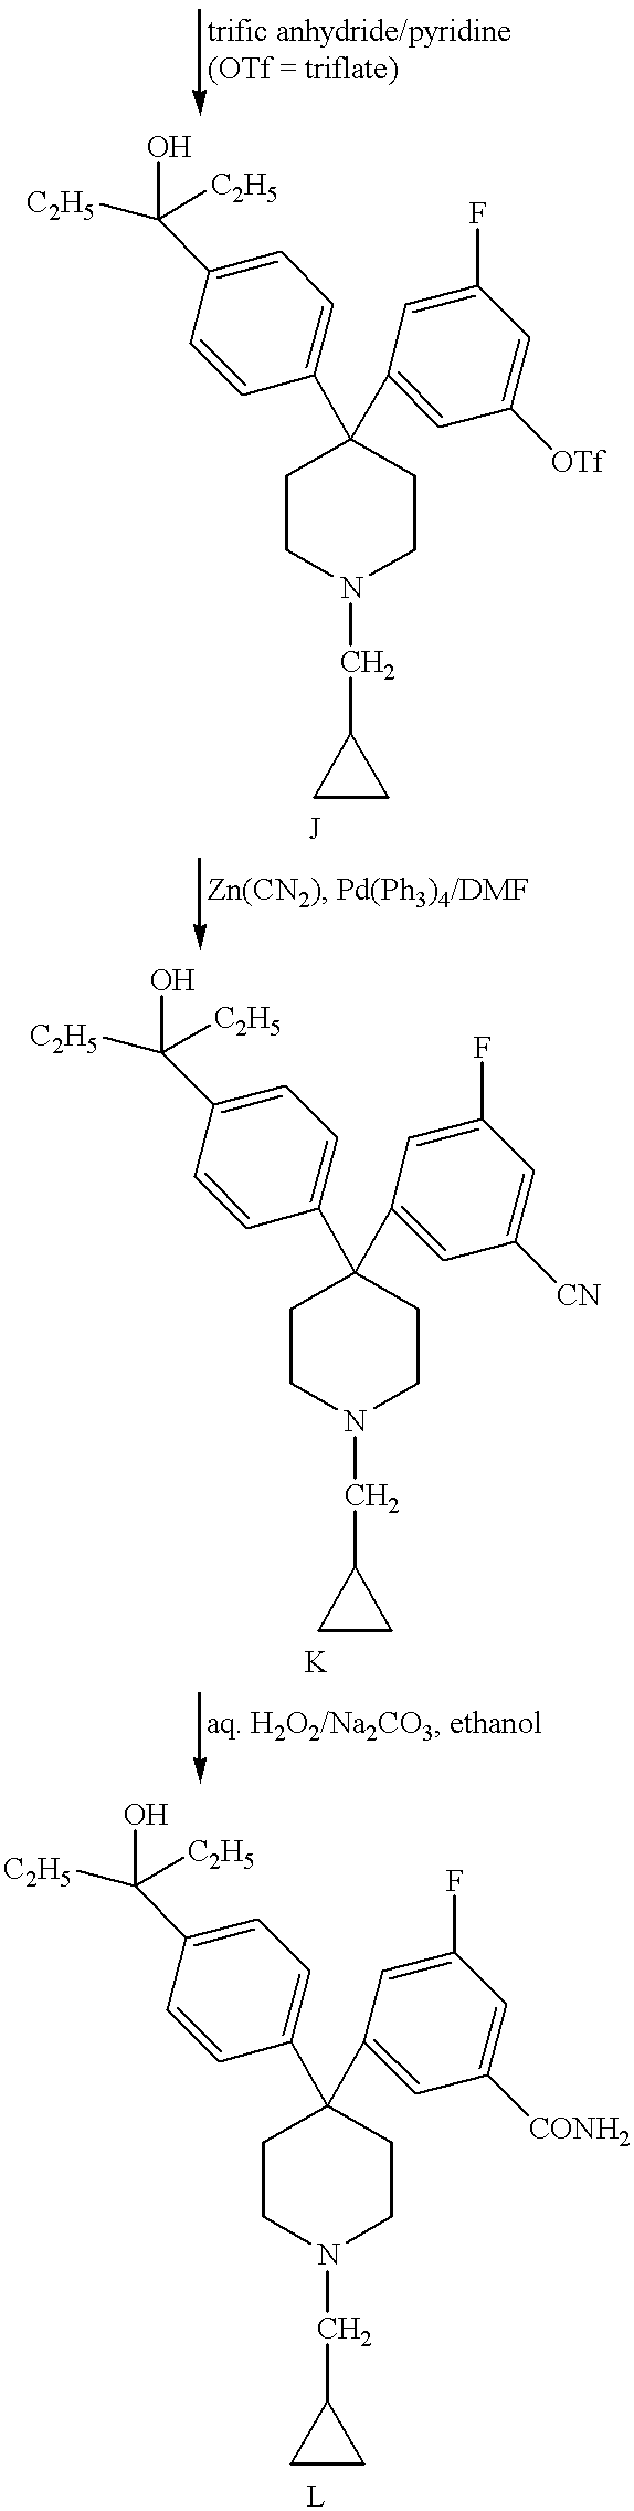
C1CN(CC2CC2)CCC1(C1=CC=C(C([C2H5])(O)[C2H5])C=C1)C1=CC([OTf])=CC(F)=C1.C1CN(CC2CC2)CCC1(C1=CC=C(C([C2H5])(O)[C2H5])C=C1)C1=CC([CN])=CC(F)=C1.C1CN(CC2CC2)CCC1(C1=CC=C(C([C2H5])(O)[C2H5])C=C1)C1=CC([CONH2])=CC(F)=C1
